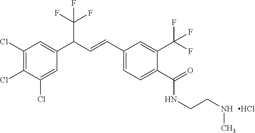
C1(Cl)=C(Cl)C(Cl)=CC(C(C=CC2=CC=C(C(=O)NCCNC)C(C(F)(F)F)=C2)C(F)(F)F)=C1.Cl
